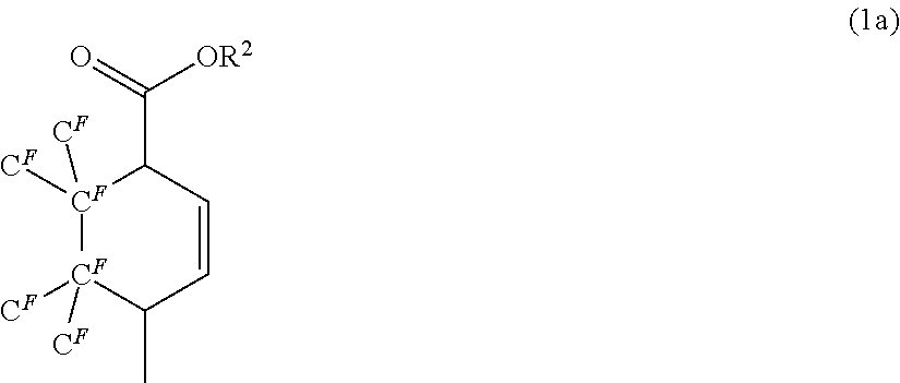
[CF]1([CF])([CF])[CF]([CF])([CF])C(C)C=CC1C(=O)[OR2]
